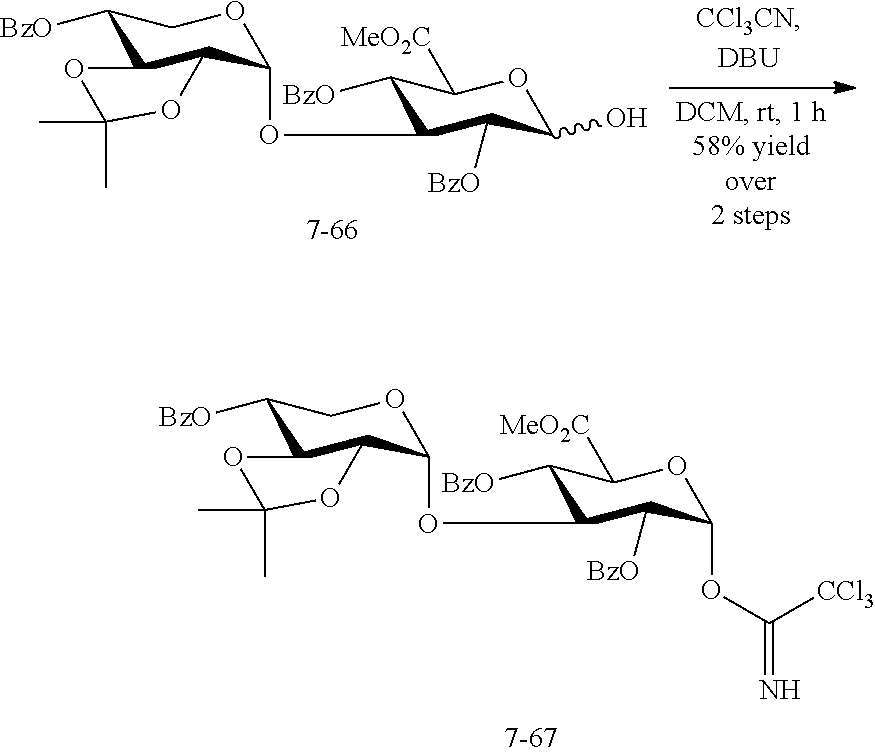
C1([BzO])C2C(C(OC3C([BzO])C([MeO2C])OC(O)C3[BzO])OC1)OC(C)(C)O2.C1([BzO])C2C(C(OC3C([BzO])C([MeO2C])OC(OC([CCl3])=N)C3[BzO])OC1)OC(C)(C)O2
